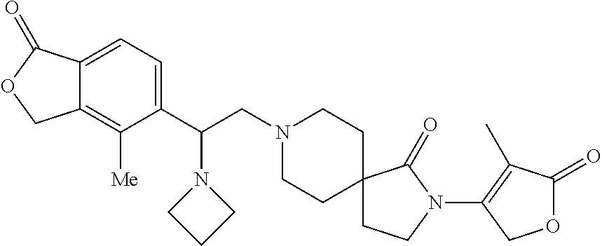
C1(C(CN2CCC3(CC2)CCN(C2=C(C)C(=O)OC2)C3=O)N2CCC2)=CC=C2C(=C1[Me])COC2=O
